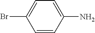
NC1=CC=C(Br)C=C1
